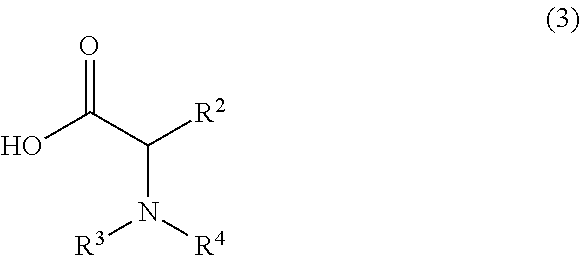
O=C(C([R2])N([R4])[R3])O
